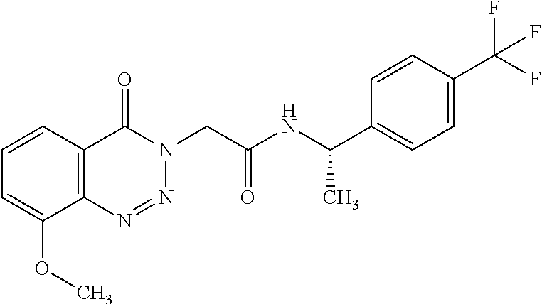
C1=CC=C(OC)C2=C1C(=O)N(CC(NC(C1=CC=C(C(F)(F)F)C=C1)C)=O)N=N2
